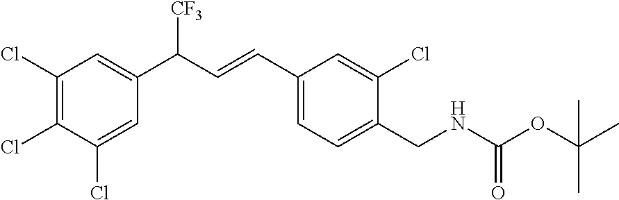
C1(Cl)=CC(C(C=CC2=CC=C(CNC(OC(C)(C)C)=O)C(Cl)=C2)[CF3])=CC(Cl)=C1Cl
